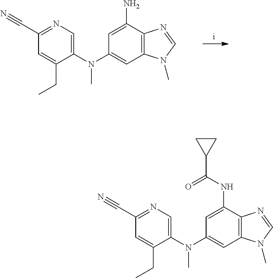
C1(C#N)=NC=C(N(C2=CC3=C(C(N)=C2)N=CN3C)C)C(CC)=C1.C1(C#N)=NC=C(N(C2=CC3=C(C(NC(=O)C4CC4)=C2)N=CN3C)C)C(CC)=C1
